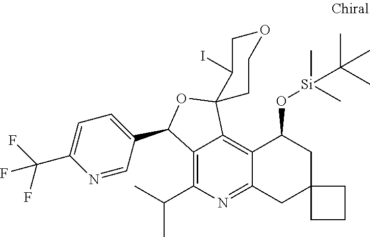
C12=C(C(C)C)N=C3C(=C1C1(OC2C2=CC=C(C(F)(F)F)N=C2)C(I)COCC1)C(O[Si](C)(C)C(C)(C)C)CC1(C3)CCC1
